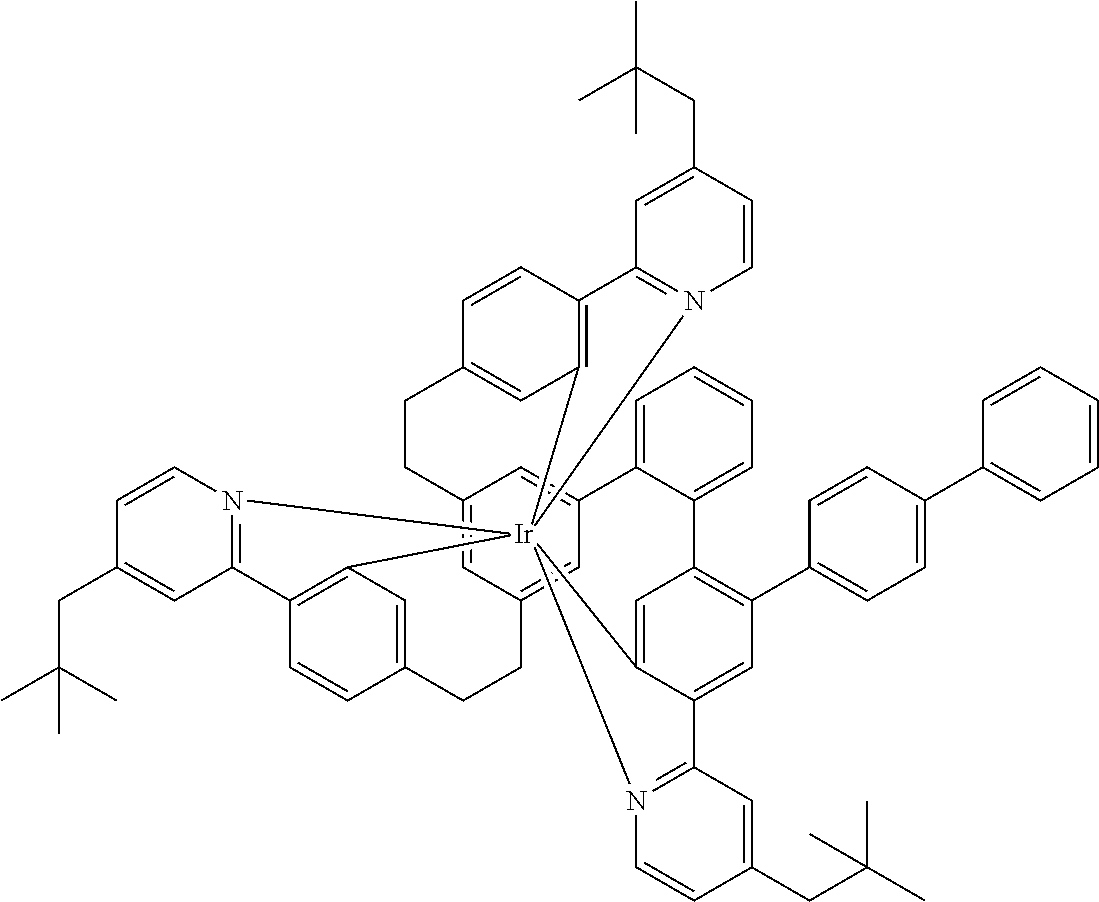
C12=CC3=CC(=C1)C1=CC=CC=C1C1=C(C4=CC=C(C5=CC=CC=C5)C=C4)C=C4C(=C1)[Ir]15(C6=C(C=CC(=C6)CC3)C3=N1C=CC(CC(C)(C)C)=C3)(C1=C(C=CC(=C1)CC2)C1=N5C=CC(CC(C)(C)C)=C1)N1=C4C=C(CC(C)(C)C)C=C1
